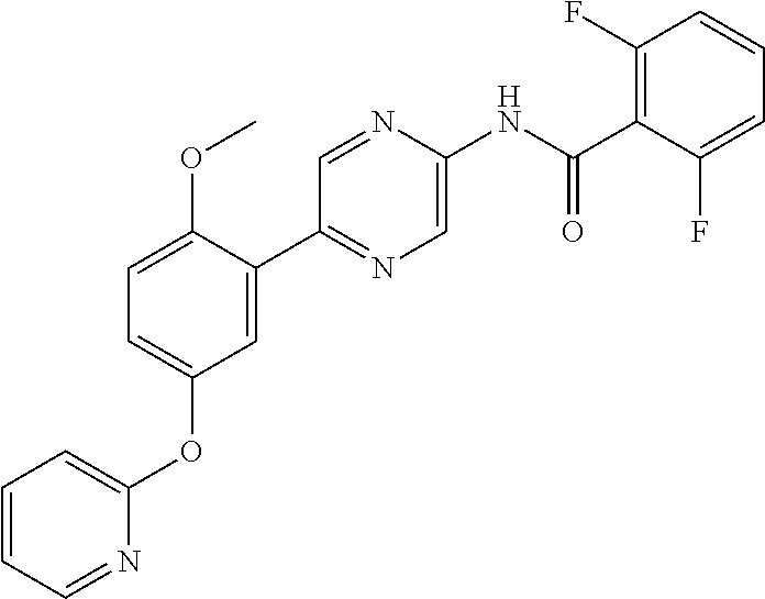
C1=C(OC)C(C2=NC=C(NC(C3=C(F)C=CC=C3F)=O)N=C2)=CC(OC2=CC=CC=N2)=C1
